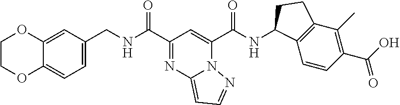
N(C(C1=NC2=CC=NN2C(C(NC2C3=C(C(C)=C(C(O)=O)C=C3)CC2)=O)=C1)=O)CC1=CC=C2C(=C1)OCCO2
